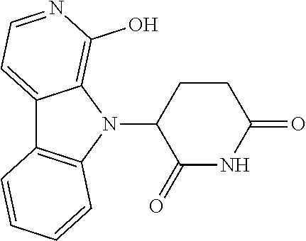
N1(C2C(=O)NC(=O)CC2)C2=C(O)N=CC=C2C2=C1C=CC=C2
